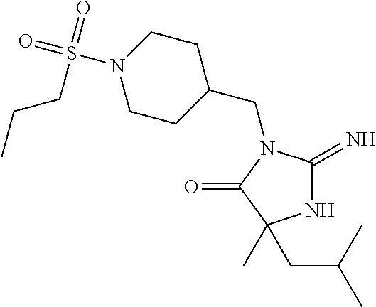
N1C(=N)N(CC2CCN(S(=O)(=O)CCC)CC2)C(=O)C1(CC(C)C)C
